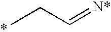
CCC=[N*]
